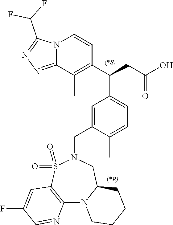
N12C(=NN=C1C(F)F)C(C)=C(C(CC(O)=O)C1=CC=C(C)C(CN3S(=O)(=O)C4=C(N5C(C3)CCCC5)N=CC(F)=C4)=C1)C=C2
